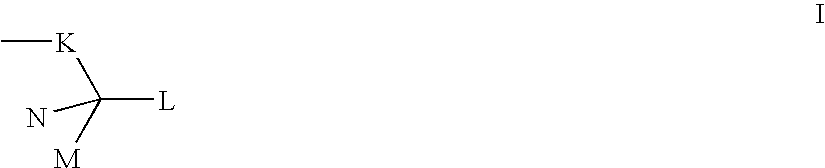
C[K]C([L])([M])N
